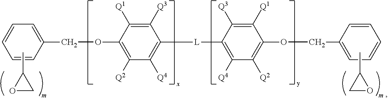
CC1CO1.C1(OCC2=CC=CC=C2)=C([Q2])C([Q4])=C([L]C2=C([Q4])C([Q2])=C(OCC3=CC=CC=C3)C([Q1])=C2[Q3])C([Q3])=C1[Q1].CC1OC1
